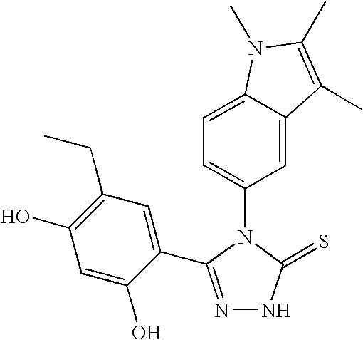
N1=C(C2=CC(CC)=C(O)C=C2O)N(C2=CC=C3C(=C2)C(C)=C(C)N3C)C(=S)N1
